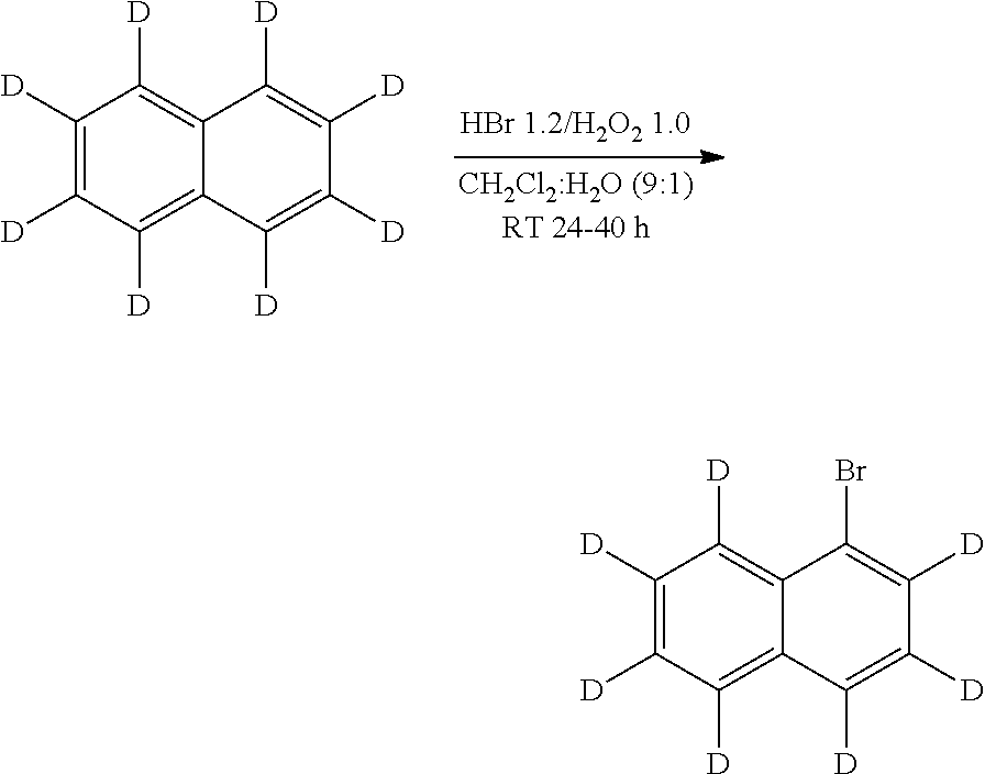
C1([D])=C([D])C([D])=C2C(=C1[D])C([D])=C([D])C([D])=C2[D].C1([D])=C([D])C([D])=C2C(=C1[D])C(Br)=C([D])C([D])=C2[D]
